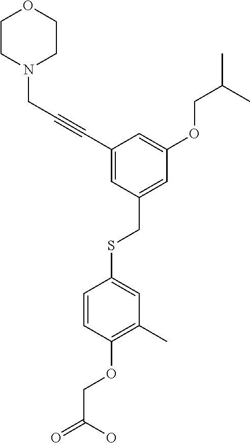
C1CN(CC#CC2=CC(CSC3=CC(C)=C(OCC(=O)O)C=C3)=CC(OCC(C)C)=C2)CCO1
